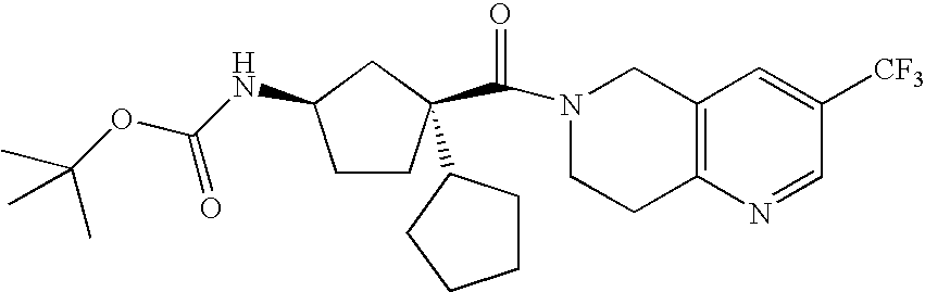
N1(C(=O)C2(C3CCCC3)CCC(NC(OC(C)(C)C)=O)C2)CCC2=C(C1)C=C([CF3])C=N2
